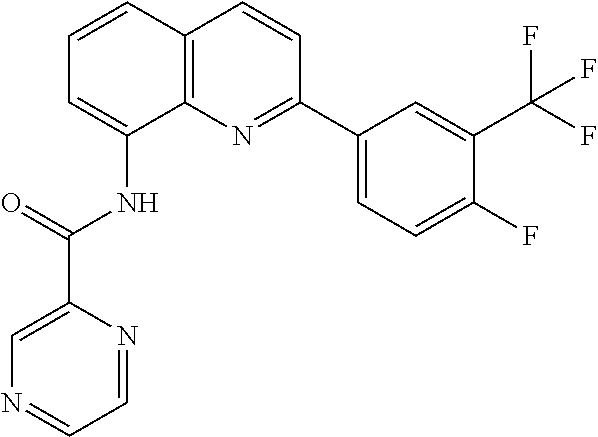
C1=CC2=C(C(NC(=O)C3=CN=CC=N3)=C1)N=C(C1=CC=C(F)C(C(F)(F)F)=C1)C=C2
